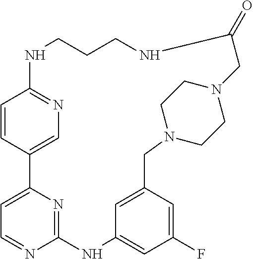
C1=CC2=CN=C1NCCCNC(=O)CN1CCN(CC3=CC(=CC(F)=C3)NC3=NC2=CC=N3)CC1
